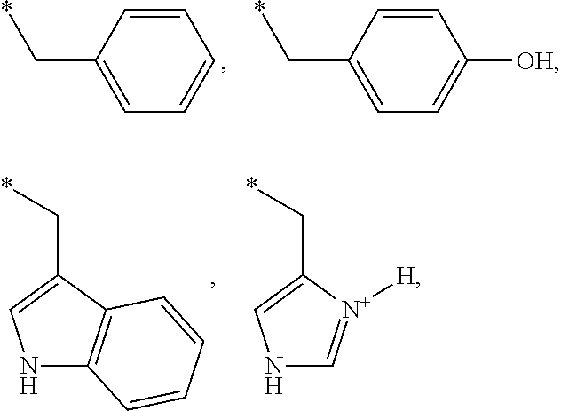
C1=CC(C*)=CC=C1.C1=CC(C*)=CC=C1[OH].N1C2=C(C(C*)=C1)C=CC=C2.N1C=[N+]([H])C(C*)=C1
